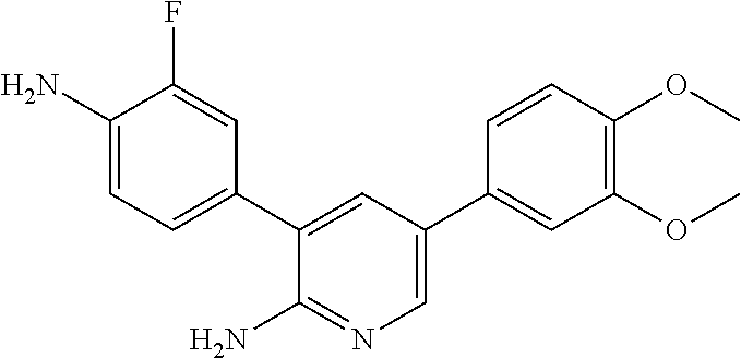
NC1=CC=C(C2=CC(C3=CC(OC)=C(OC)C=C3)=CN=C2N)C=C1F
